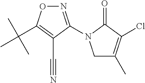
N1=C(N2CC(C)=C(Cl)C2=O)C(C#N)=C(C(C)(C)C)O1
